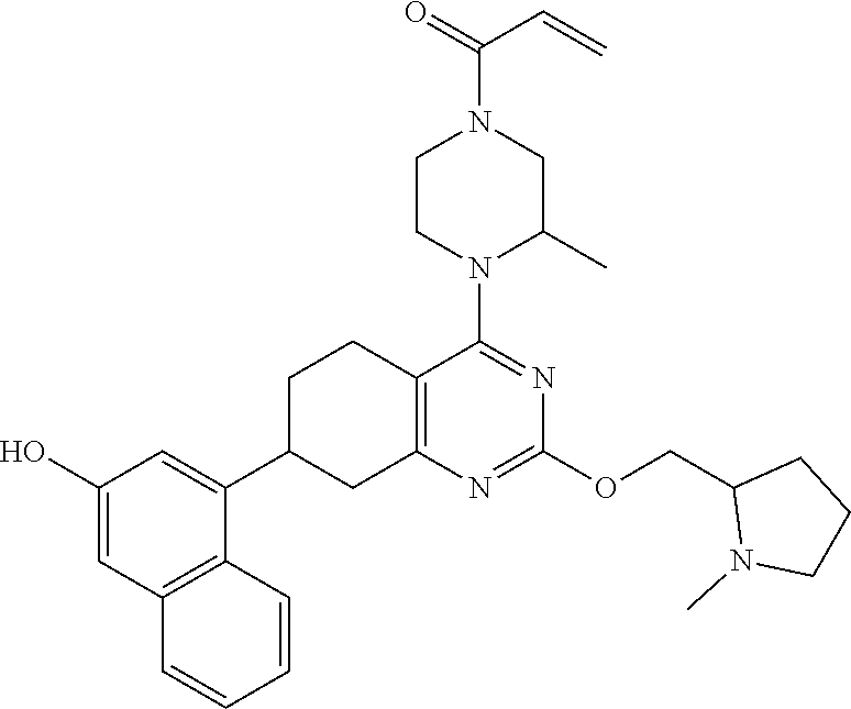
C1(C2=CC(O)=CC3=C2C=CC=C3)CC2=C(CC1)C(N1C(C)CN(C(=O)C=C)CC1)=NC(OCC1N(C)CCC1)=N2
